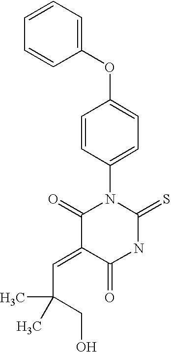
C(=C1C(=O)NC(=S)N(C2=CC=C(OC3=CC=CC=C3)C=C2)C1=O)C(CO)(C)C
